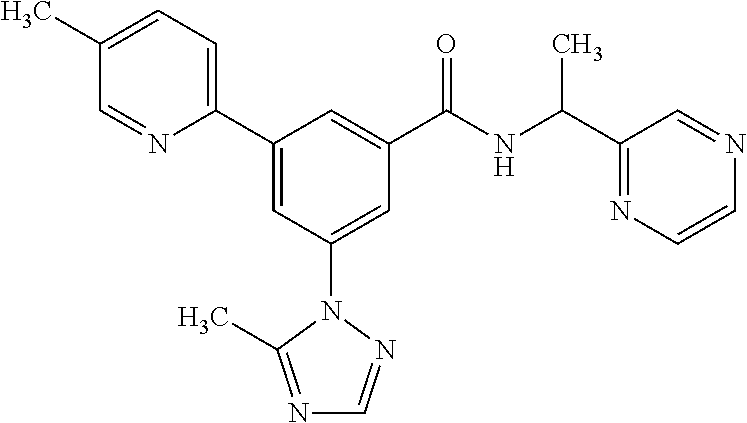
C1(C2=CC(N3N=CN=C3C)=CC(C(NC(C3=NC=CN=C3)C)=O)=C2)=CC=C(C)C=N1
